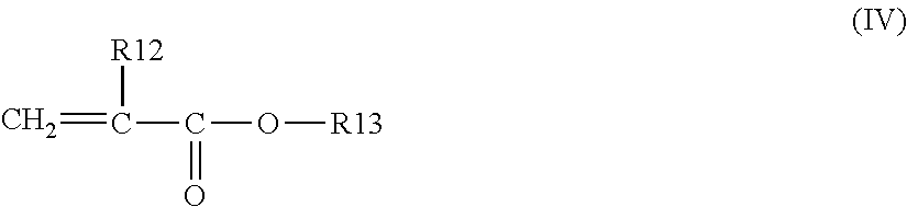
C=C(C(O[R13])=O)[R12]
